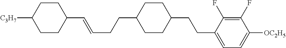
C(CC1CCC(CCC=CC2CCC([C3H7])CC2)CC1)C1=CC=C([OC2H5])C(F)=C1F
